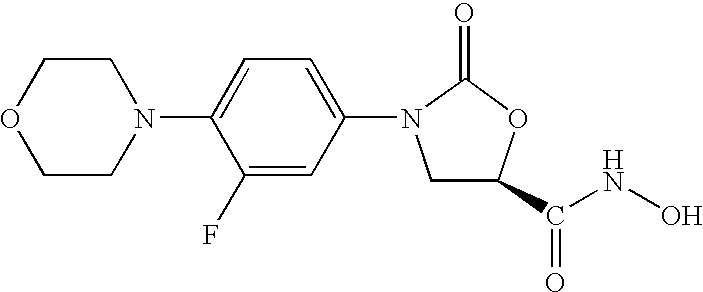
C1(F)=CC(N2CC(C(=O)NO)OC2=O)=CC=C1N1CCOCC1
